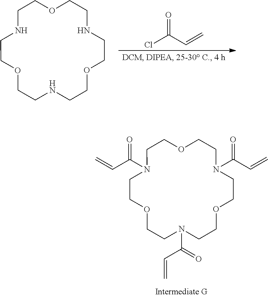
C1N(C(C=C)=O)CCOCCN(C(=O)C=C)CCOCCN(C(C=C)=O)CCOC1.O=C(Cl)C=C.C1NCCOCCNCCOCCNCCOC1
